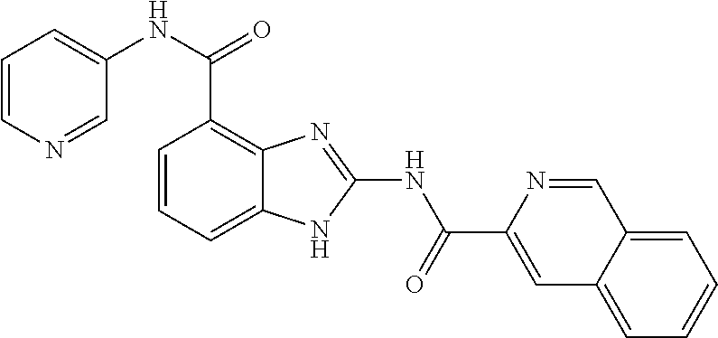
C1=CN=CC(NC(C2=C3C(=CC=C2)NC(NC(C2=CC4=CC=CC=C4C=N2)=O)=N3)=O)=C1
